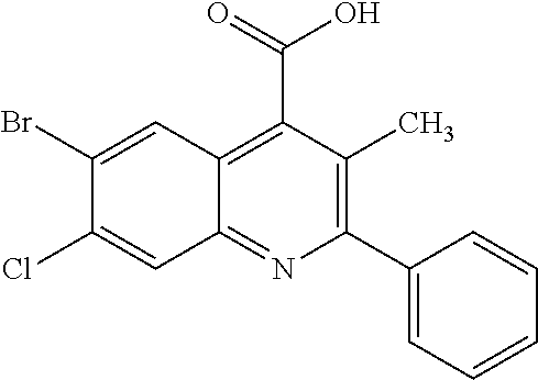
C12=NC(C3=CC=CC=C3)=C(C)C(C(=O)O)=C1C=C(Br)C(Cl)=C2
